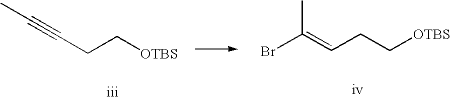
[iii].C(#CCC[OTBS])C.BrC(=CCC[OTBS])C
